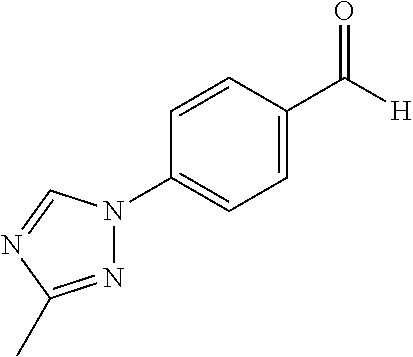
N1(C2=CC=C(C([H])=O)C=C2)N=C(C)N=C1
